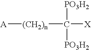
[PO3H2]C([X])([(CH2)n][A])[PO3H2]
